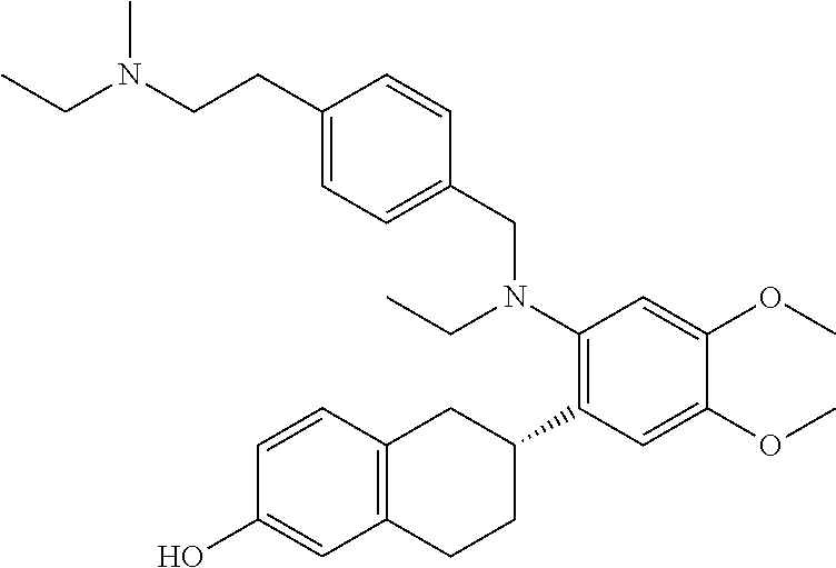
C(CC1=CC=C(CN(C2=C(C3CC4=C(CC3)C=C(O)C=C4)C=C(OC)C(OC)=C2)CC)C=C1)N(CC)C
